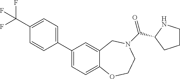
C1=C2C(=CC(C3=CC=C(C(F)(F)F)C=C3)=C1)CN(C(=O)C1CCCN1)CCO2
